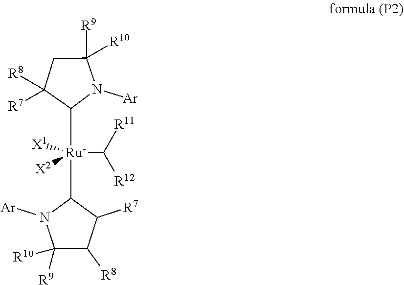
C1C([R8])([R7])C([Ru](C([R12])[R11])([X1])([X2])C2N([Ar])C([R10])([R9])C([R8])C2[R7])N([Ar])C1([R10])[R9]
